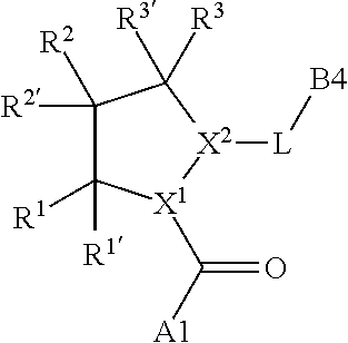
C1([R2])([R2])C([R1])([R1])[X1](C([A1])=O)[X2]([L][B4])C1([R3])[R3]
